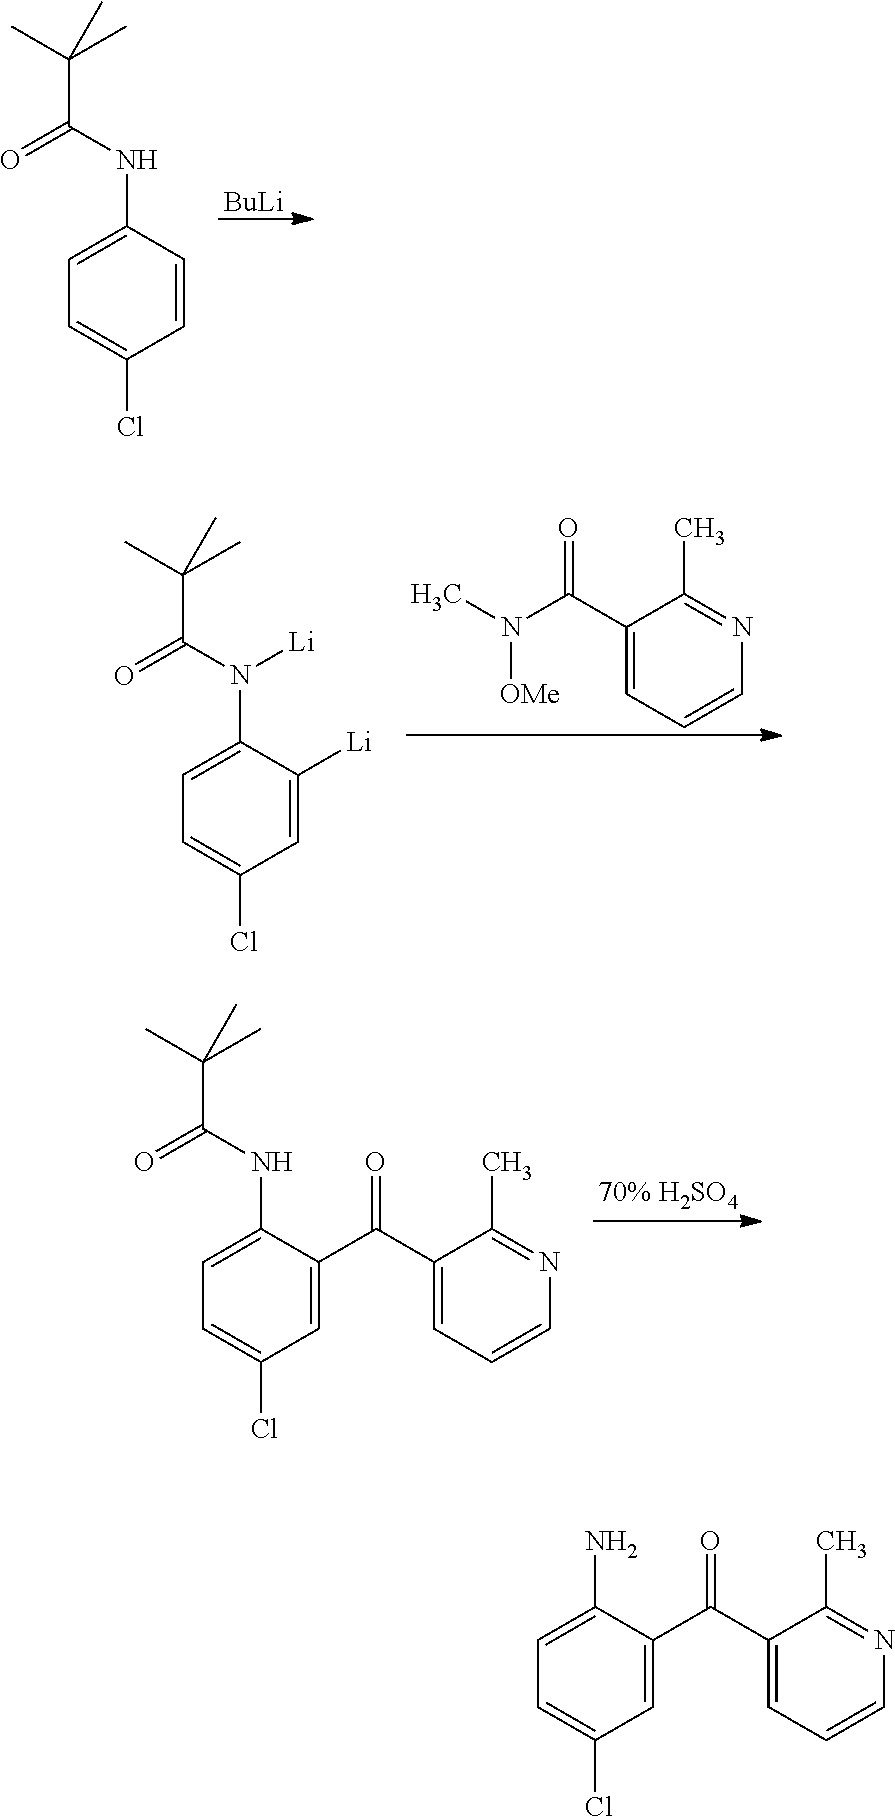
C1=CC(NC(C(C)(C)C)=O)=CC=C1Cl.[BuLi].C1=C([Li])C(N(C(C(C)(C)C)=O)[Li])=CC=C1Cl.C1(C(N(C)[OMe])=O)=CC=CN=C1C.C1(C(=O)C2=CC(Cl)=CC=C2NC(C(C)(C)C)=O)=CC=CN=C1C.C1(C(=O)C2=CC(Cl)=CC=C2N)=CC=CN=C1C
